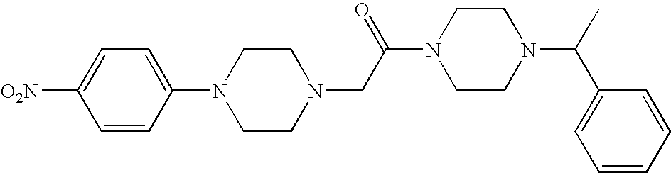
C1=CC(N2CCN(CC(N3CCN(C(C)C4=CC=CC=C4)CC3)=O)CC2)=CC=C1[O2N]
